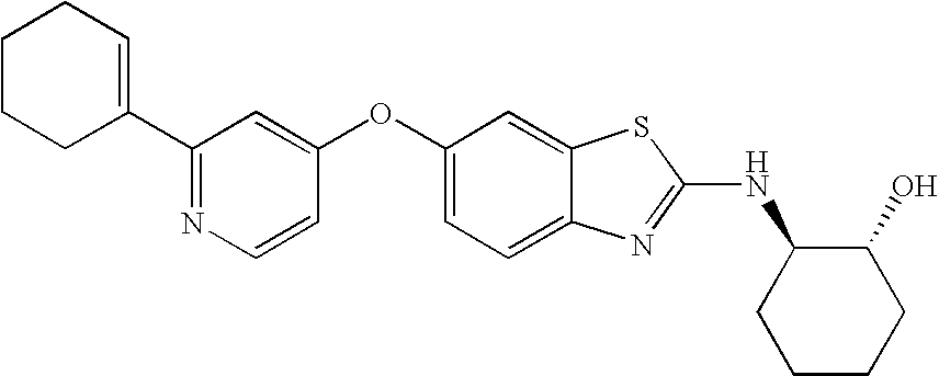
N1=C(C2=CCCCC2)C=C(OC2=CC=C3C(=C2)SC(NC2CCCCC2O)=N3)C=C1
